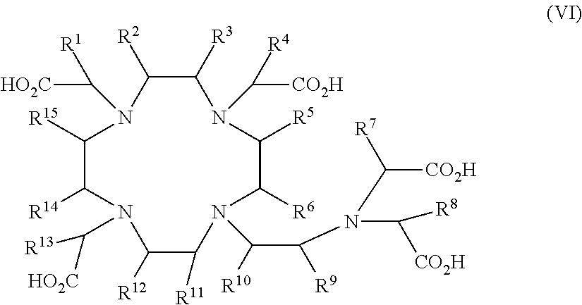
C1([R2])C([R3])N(C([CO2H])[R4])C([R5])C([R6])N(C(C(N(C([CO2H])[R7])C([R8])[CO2H])[R9])[R10])C([R11])C([R12])N(C([R13])[HO2C])C([R14])C([R15])N1C([HO2C])[R1]
